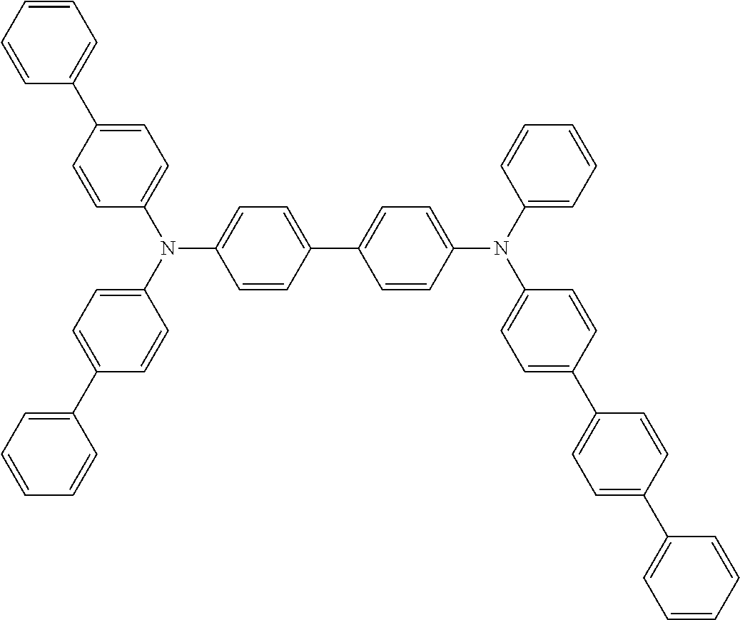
C1=CC(C2=CC=CC=C2)=CC=C1N(C1=CC=C(C2=CC=CC=C2)C=C1)C1=CC=C(C2=CC=C(N(C3=CC=CC=C3)C3=CC=C(C4=CC=C(C5=CC=CC=C5)C=C4)C=C3)C=C2)C=C1
